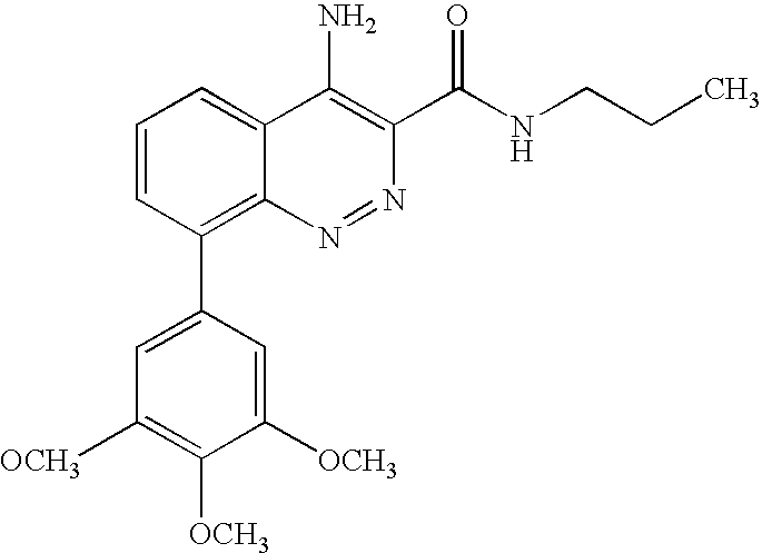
C1=CC(C2=CC([OCH3])=C([OCH3])C([OCH3])=C2)=C2C(=C1)C(N)=C(C(NCCC)=O)N=N2
